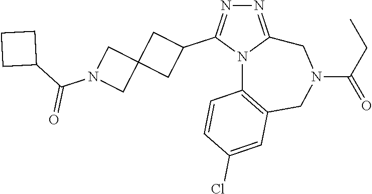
N1=C2N(C(C3CC4(C3)CN(C(C3CCC3)=O)C4)=N1)C1=C(CN(C(CC)=O)C2)C=C(Cl)C=C1
